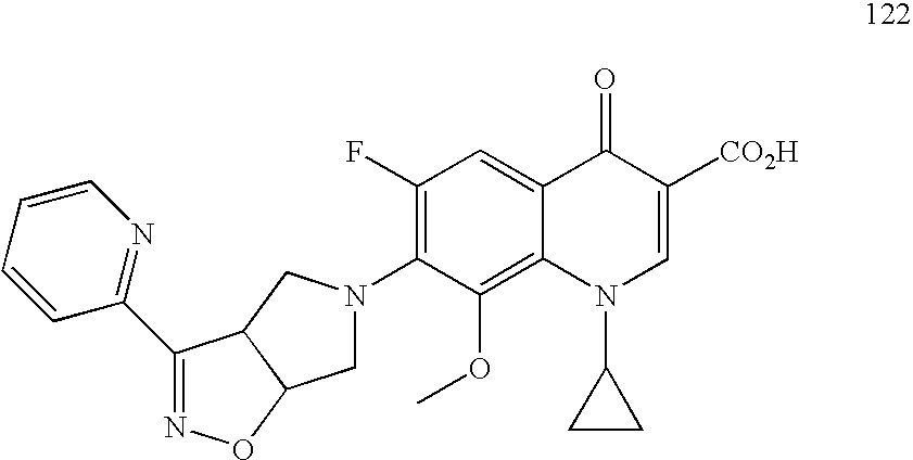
N1=C(C2=NC=CC=C2)C2C(O1)CN(C1=C(F)C=C3C(=C1OC)N(C1CC1)C=C([CO2H])C3=O)C2
